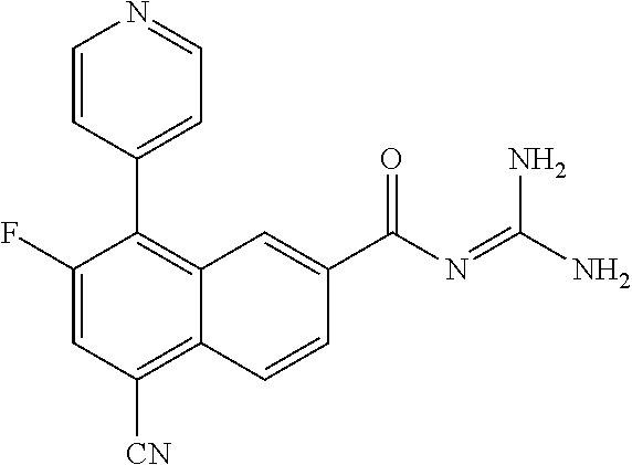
C1(F)=CC([CN])=C2C(=C1C1=CC=NC=C1)C=C(C(N=C(N)N)=O)C=C2
